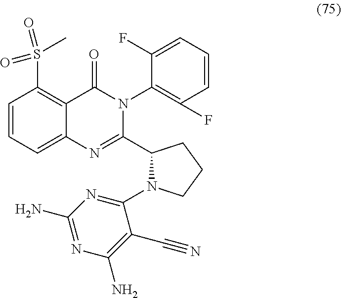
C1=CC=C2C(=C1S(=O)(=O)C)C(=O)N(C1=C(F)C=CC=C1F)C(C1N(C3=NC(N)=NC(N)=C3C#N)CCC1)=N2
